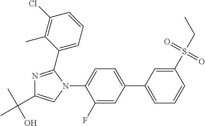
C1(C2=CC=CC(S(CC)(=O)=O)=C2)=CC=C(N2C=C(C(C)(O)C)N=C2C2=CC=CC(Cl)=C2C)C(F)=C1
